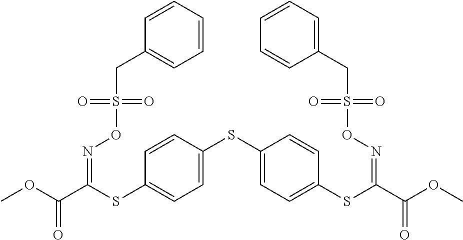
C1=CC(SC2=CC=C(SC(C(OC)=O)=NOS(CC3=CC=CC=C3)(=O)=O)C=C2)=CC=C1SC(C(OC)=O)=NOS(CC1=CC=CC=C1)(=O)=O
